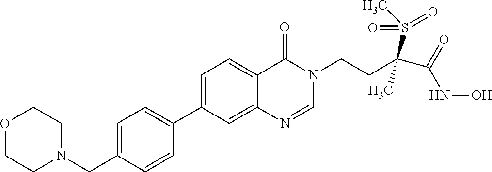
C1=C(CN2CCOCC2)C=CC(C2=CC=C3C(=C2)N=CN(CCC(C(=O)NO)(S(C)(=O)=O)C)C3=O)=C1
